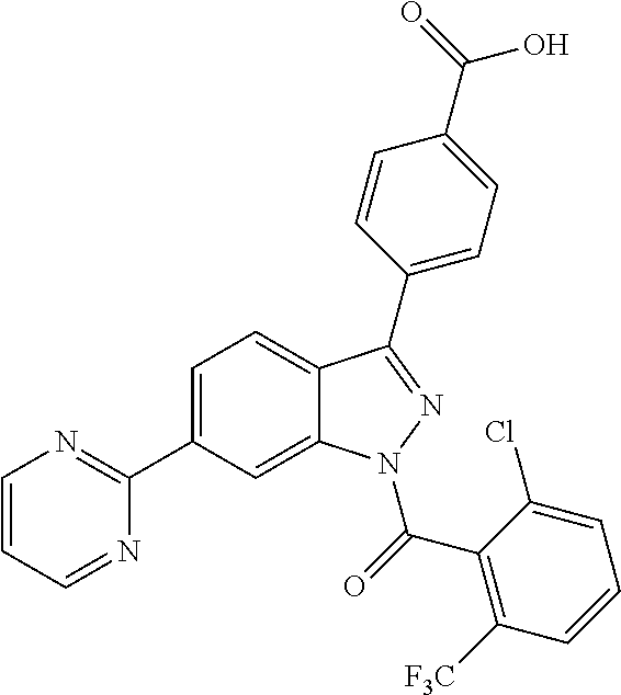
C1=C(C2=NC=CC=N2)C=C2C(=C1)C(C1=CC=C(C(O)=O)C=C1)=NN2C(C1=C([F3C])C=CC=C1Cl)=O
